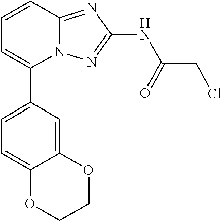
C1=CC2=NC(NC(CCl)=O)=NN2C(C2=CC=C3C(=C2)OCCO3)=C1
